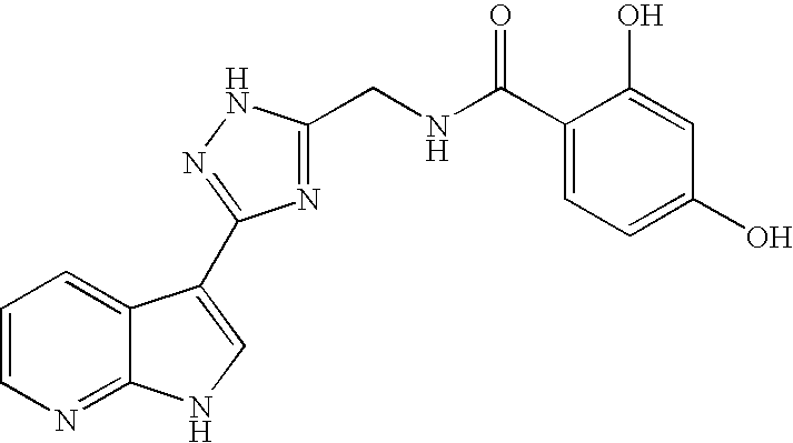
C1=CN=C2C(=C1)C(C1=NNC(CNC(C3=CC=C(O)C=C3O)=O)=N1)=CN2
